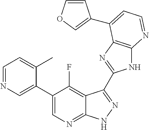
C1=NC=C(C2=CN=C3C(=C2F)C(C2=NC4=C(N2)N=CC=C4C2=COC=C2)=NN3)C(C)=C1
